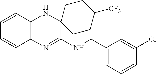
C1=CC2=C(C=C1)N=C(NCC1=CC=CC(Cl)=C1)C1(N2)CCC([CF3])CC1
